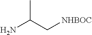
NC(C[NHBOC])C
